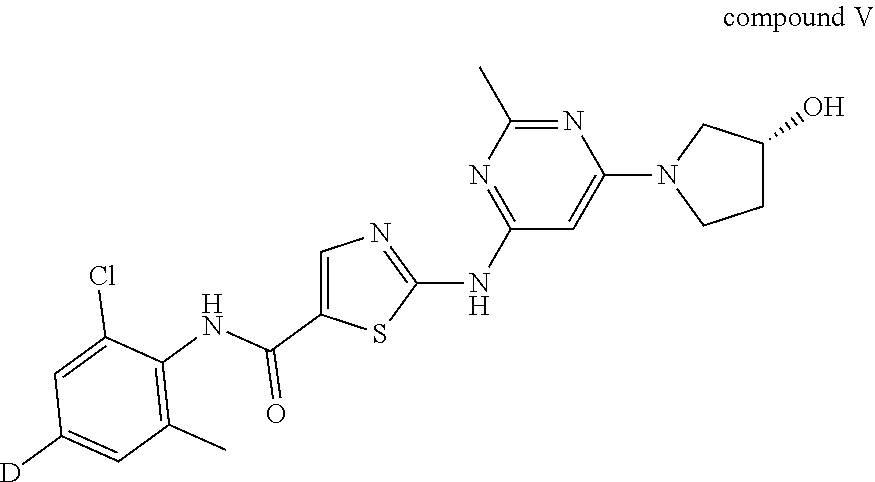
N1=C(C)N=C(NC2=NC=C(C(=O)NC3=C(C)C=C([D])C=C3Cl)S2)C=C1N1CCC(O)C1
